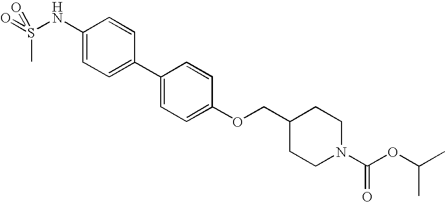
N(C1=CC=C(C2=CC=C(OCC3CCN(C(OC(C)C)=O)CC3)C=C2)C=C1)S(=O)(=O)C
